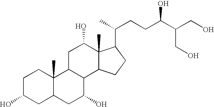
C1C(O)CC2C(C)(C1)C1C(C(O)C2)C2C(C)(C(O)C1)C(C(CCC(C(CO)CO)O)C)CC2
